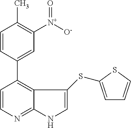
C1=CN=C2C(=C1C1=CC([N+]([O-])=O)=C(C)C=C1)C(SC1=CC=CS1)=CN2
